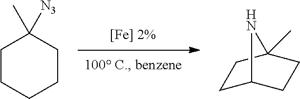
C1C2CCC(C)(C1)N2.C1CCCCC1(C)[N3]
